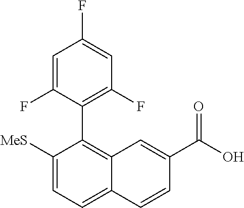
C1([MeS])=CC=C2C(=C1C1=C(F)C=C(F)C=C1F)C=C(C(O)=O)C=C2
